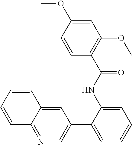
C12=NC=C(C3=CC=CC=C3NC(C3=C(OC)C=C(OC)C=C3)=O)C=C1C=CC=C2
